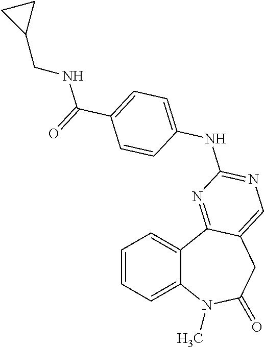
C1=CC=C2C(=C1)C1=NC(NC3=CC=C(C(=O)NCC4CC4)C=C3)=NC=C1CC(=O)N2C
